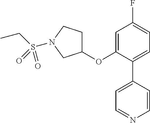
C1(OC2=CC(F)=CC=C2C2=CC=NC=C2)CCN(S(CC)(=O)=O)C1
